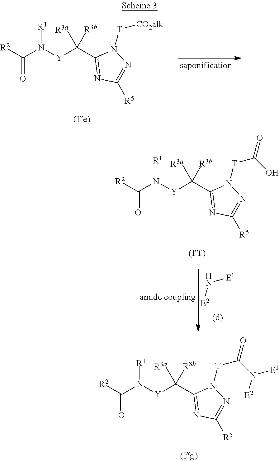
C(N([Y]C(C1=NC([R5])=NN1[T]C(=O)N([E1])[E2])([R3a])[R3b])[R1])([R2])=O.C(N([Y]C(C1=NC([R5])=NN1[T][CO2alk])([R3a])[R3b])[R1])([R2])=O.C(N([Y]C(C1=NC([R5])=NN1[T]C(=O)O)([R3a])[R3b])[R1])([R2])=O.[E2]N[E1]
